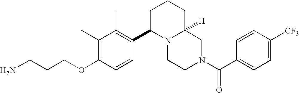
C(CCOC1=C(C)C(C)=C(C2N3C([H])(CCC2)CN(C(C2=CC=C([CF3])C=C2)=O)CC3)C=C1)N
